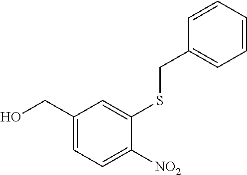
C1(CO)=CC=C([NO2])C(SCC2=CC=CC=C2)=C1
